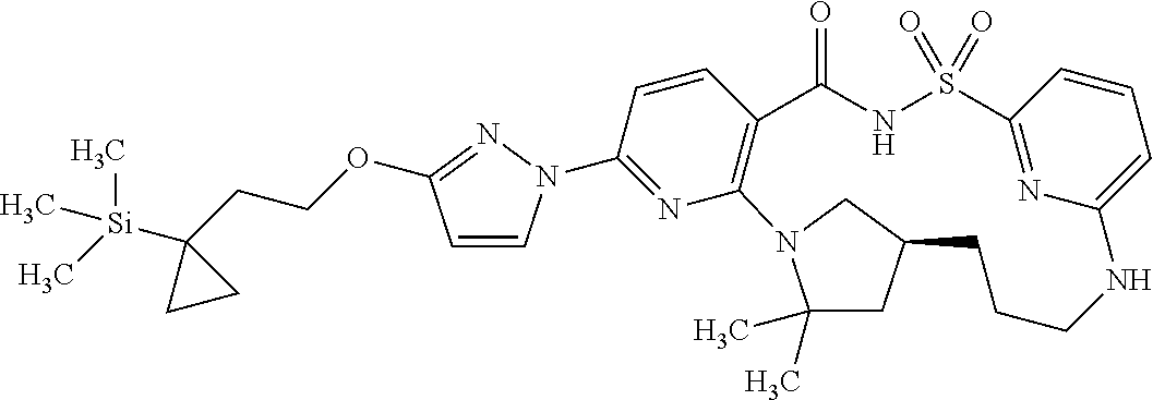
C1=CC2=C(N=C1N1C=CC(OCCC3([Si](C)(C)C)CC3)=N1)N1C(C)(C)CC(C1)CCCNC1=CC=CC(=N1)S(=O)(=O)NC2=O
